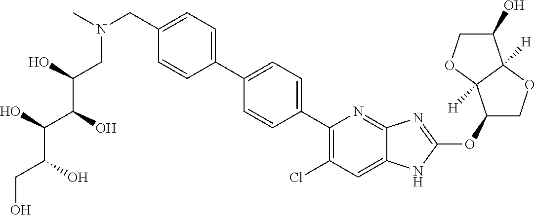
C(C1=CC=C(C2=CC=C(C3=C(Cl)C=C4C(=N3)N=C(OC3COC5([H])C3([H])OCC5O)N4)C=C2)C=C1)N(CC(O)C(O)C(C(O)CO)O)C
